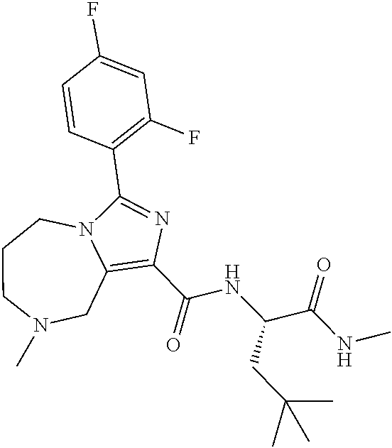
C1(C(NC(CC(C)(C)C)C(=O)NC)=O)=C2CN(C)CCCN2C(C2=C(F)C=C(F)C=C2)=N1
